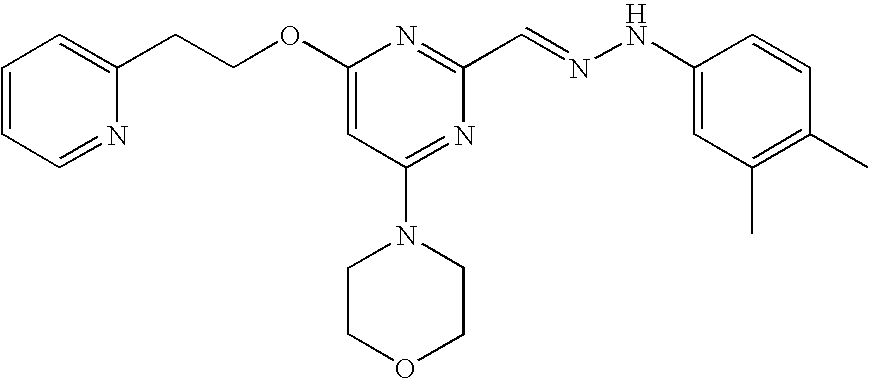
C(COC1=CC(N2CCOCC2)=NC(C=NNC2=CC(C)=C(C)C=C2)=N1)C1=CC=CC=N1
